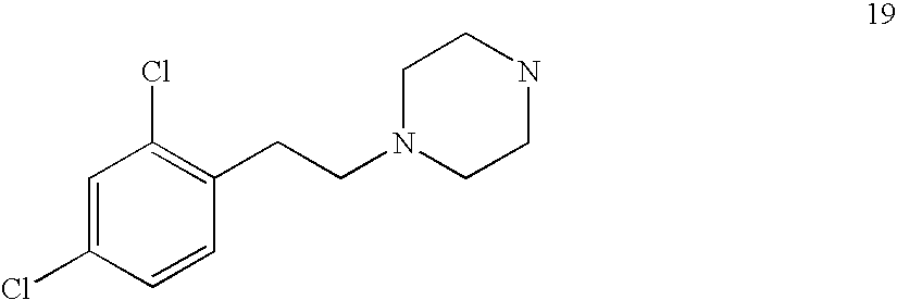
C1=C(Cl)C=CC(CCN2CCNCC2)=C1Cl
